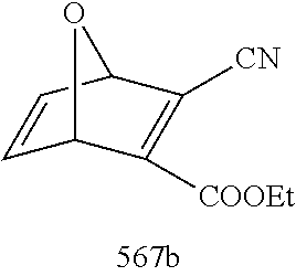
C1=CC2C([CN])=C([COOEt])C1O2
